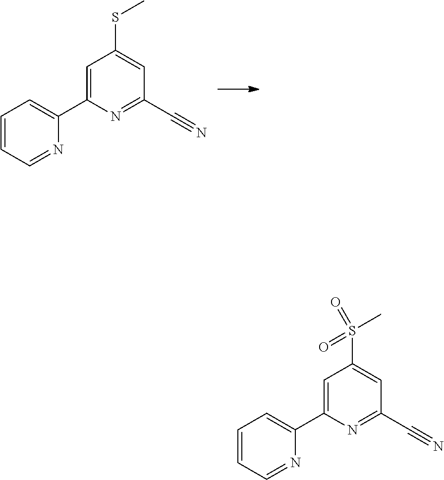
C1=CC=NC(C2=CC(SC)=CC(C#N)=N2)=C1.C1=CC=NC(C2=CC(S(C)(=O)=O)=CC(C#N)=N2)=C1
